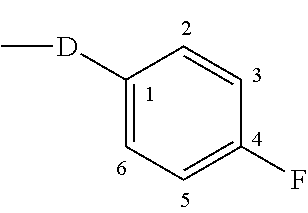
C1([D]C)=CC=C(F)C=C1
